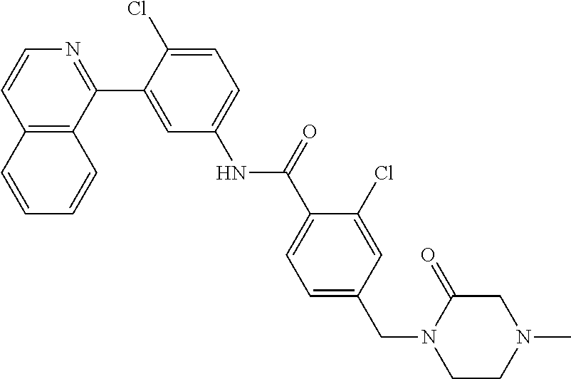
C12=C(C(C3=CC(NC(C4=CC=C(CN5CCN(C)CC5=O)C=C4Cl)=O)=CC=C3Cl)=NC=C1)C=CC=C2
